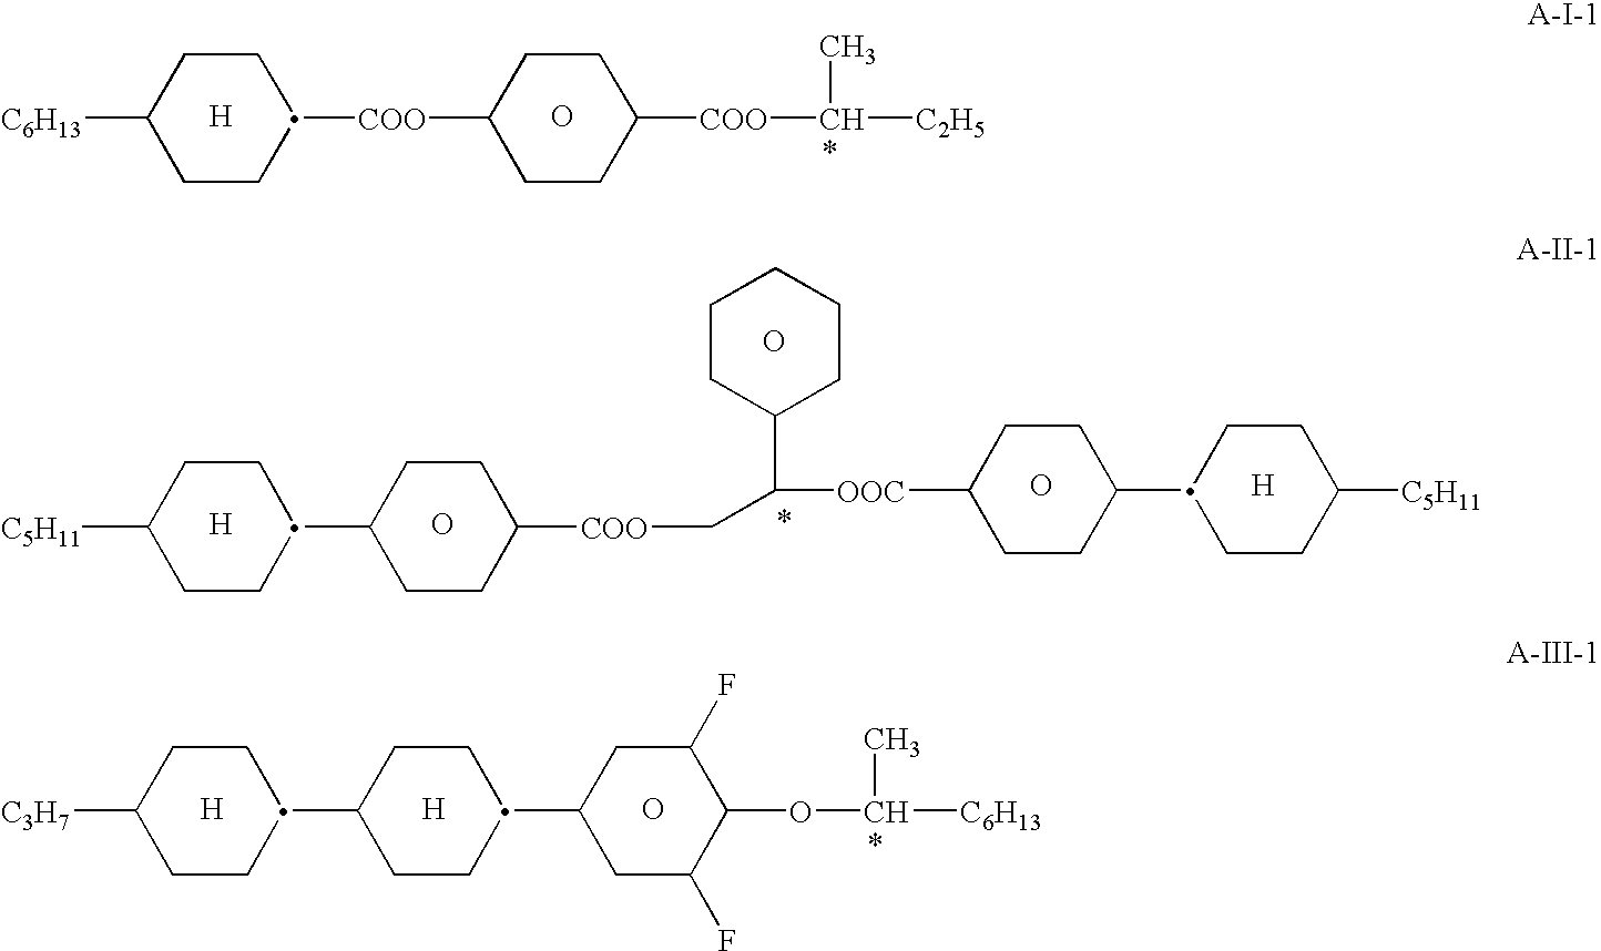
[H].C1CC([COO]C2CCC([COO]C([C2H5])C)CC2)CCC1[C6H13].O.O.[H].[H].C1CC(C2CCC(C3CC(F)C(OC([C6H13])C)C(F)C3)CC2)CCC1[C3H7].[H].[H].O.O.O.C1CC(C2CCC([COO]CC([OOC]C3CCC(C4CCC([C5H11])CC4)CC3)C3CCCCC3)CC2)CCC1[C5H11]
